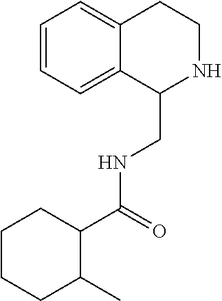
C1=CC=C2C(=C1)CCNC2CNC(C1C(C)CCCC1)=O
